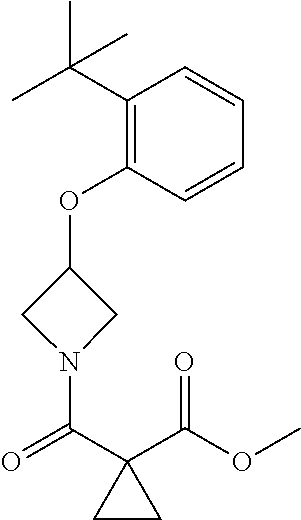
C1(OC2CN(C(C3(C(OC)=O)CC3)=O)C2)=C(C(C)(C)C)C=CC=C1
